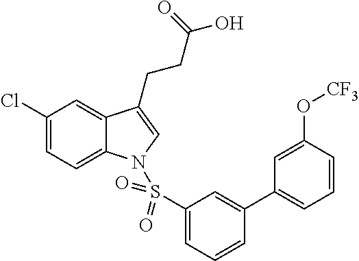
C1(Cl)=CC=C2C(=C1)C(CCC(O)=O)=CN2S(C1=CC=CC(C2=CC=CC(O[CF3])=C2)=C1)(=O)=O
